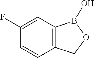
C12=C(C=C(F)C=C1)B(O)OC2
